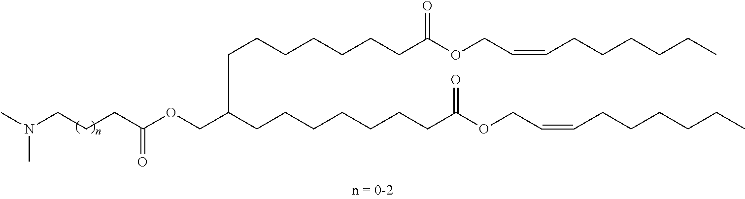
CN(CCCC(OCC(CCCCCCCC(OCC=CCCCCCC)=O)CCCCCCCC(OCC=CCCCCCC)=O)=O)C
